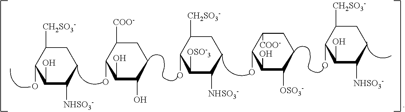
C1C([CH2SO3-])C(O)C(O)C([NHSO3-])C1.C1C([COO-])C(O)C(O)C(O)C1.C1C([CH2SO3-])C(O)C([OSO-3])C([NHSO3-])C1.C1C([COO-])C(O)C(O)C([OSO3-])C1.C1C([CH2SO3-])C(O)C(O)C([NHSO3-])C1
